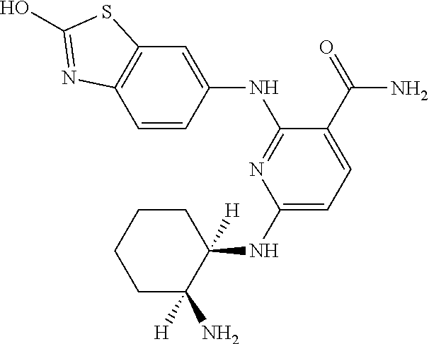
C1(NC2([H])CCCCC2([H])N)=CC=C(C(=O)N)C(NC2=CC3=C(C=C2)N=C(O)S3)=N1
